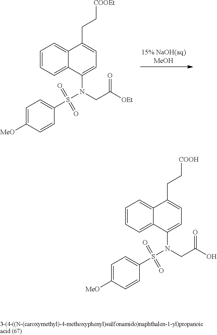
C1=CC=C2C(=C1)C(N(S(C1=CC=C([MeO])C=C1)(=O)=O)CC([OEt])=O)=CC=C2CC[COOEt].C1=CC=C2C(=C1)C(N(S(C1=CC=C([MeO])C=C1)(=O)=O)CC(O)=O)=CC=C2CC[COOH]
